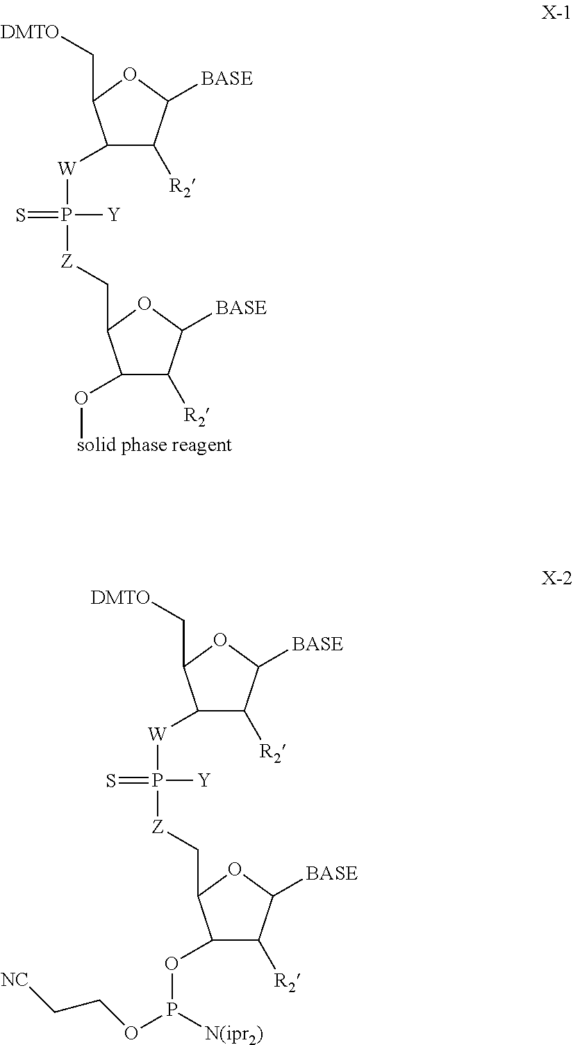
C1([W]P([Z]CC2C(O[solid phase reagent])C([R2])C([BASE])O2)([Y])=S)C([R2])C([BASE])OC1C[DMTO].C1([W]P([Z]CC2C(OP(OCC[NC])[N(ipr2)])C([R2])C([BASE])O2)([Y])=S)C([R2])C([BASE])OC1C[DMTO]
